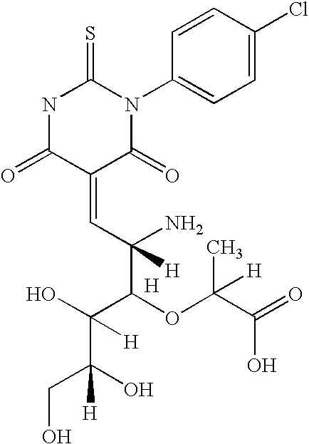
C1=CC(N2C(=S)NC(=O)C(=CC(N)(C(OC(C(=O)O)(C)[H])C(O)(C(O)(CO)[H])[H])[H])C2=O)=CC=C1Cl.[H]
